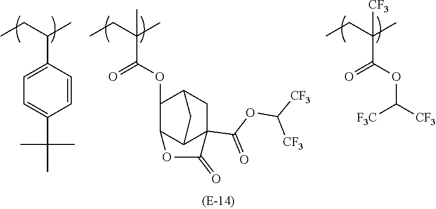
O=C(OC([CF3])[F3C])C(CC)(C)[CF3].C1=C(C(CC)C)C=CC(C(C)(C)C)=C1.O=C(OC1C2C3C(C(OC([CF3])[CF3])=O)(CC1C3)C(=O)O2)C(CC)(C)C
